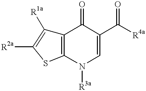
C12=C(N([R3a])C=C(C([R4a])=O)C1=O)SC([R2a])=C2[R1a]
